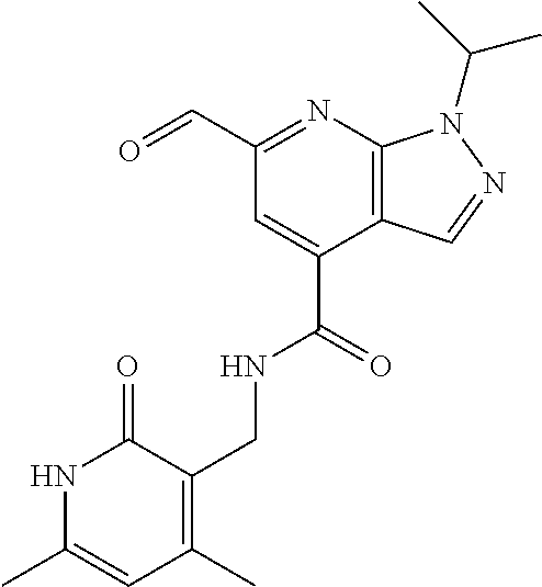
O=CC1=NC2=C(C(C(=O)NCC3=C(C)C=C(C)NC3=O)=C1)C=NN2C(C)C
